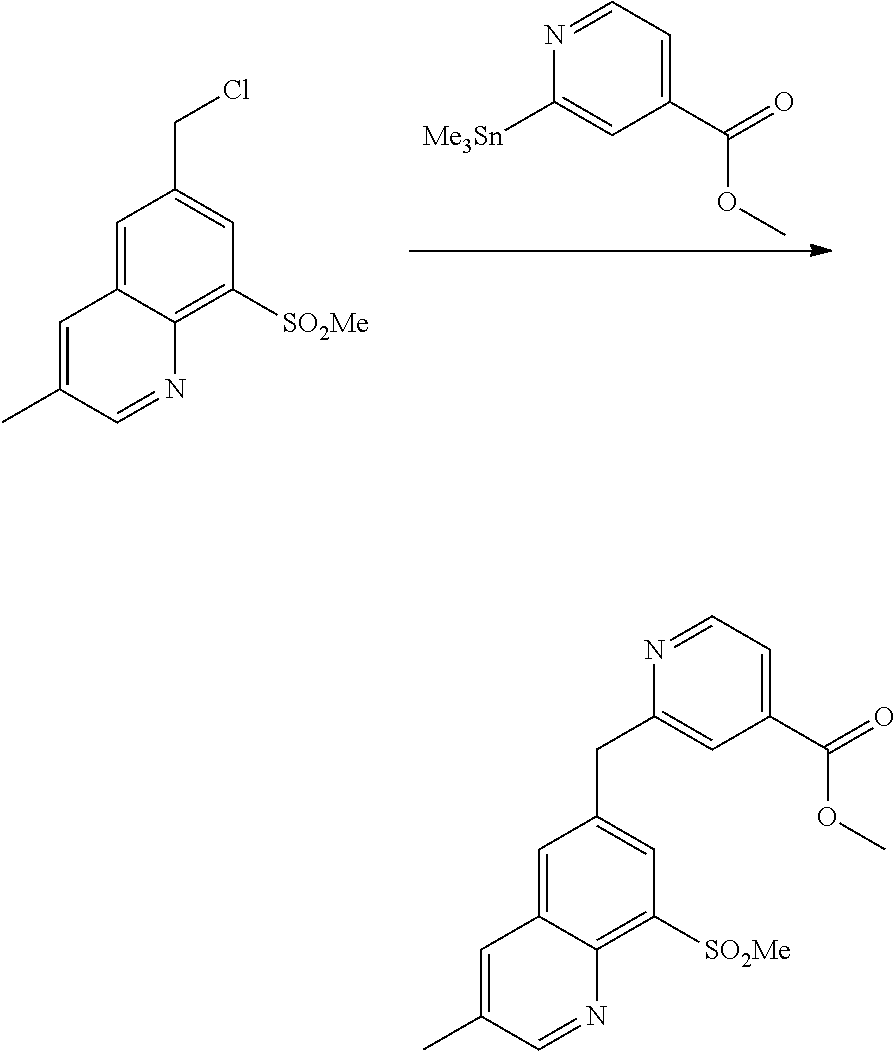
C1([Me3Sn])=CC(C(=O)OC)=CC=N1.C1=C2C(=C([SO2Me])C=C1CCl)N=CC(C)=C2.C1=C2C(=C([SO2Me])C=C1CC1=CC(C(=O)OC)=CC=N1)N=CC(C)=C2
